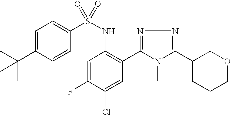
C1=C(C(C)(C)C)C=CC(S(NC2=C(C3=NN=C(C4COCCC4)N3C)C=C(Cl)C(F)=C2)(=O)=O)=C1
